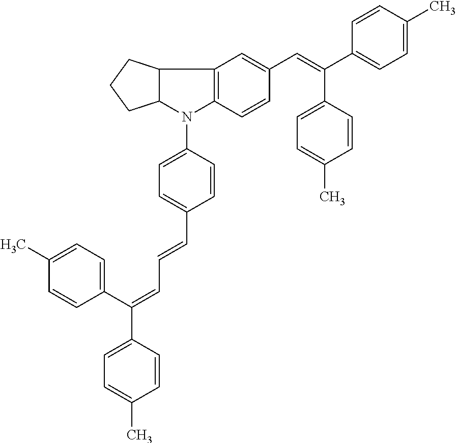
C12=C(C=CC(C=C(C3=CC=C(C)C=C3)C3=CC=C(C)C=C3)=C1)N(C1=CC=C(C=CC=C(C3=CC=C(C)C=C3)C3=CC=C(C)C=C3)C=C1)C1C2CCC1
